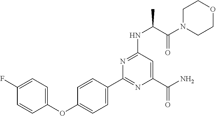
C1(C2=NC(C(N)=O)=CC(NC(C(=O)N3CCOCC3)C)=N2)=CC=C(OC2=CC=C(F)C=C2)C=C1
